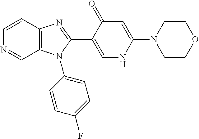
C1=CC2=C(C=N1)N(C1=CC=C(F)C=C1)C(C1=CNC(N3CCOCC3)=CC1=O)=N2
